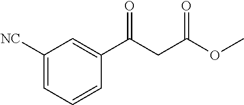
C1([NC])=CC=CC(C(CC(OC)=O)=O)=C1
